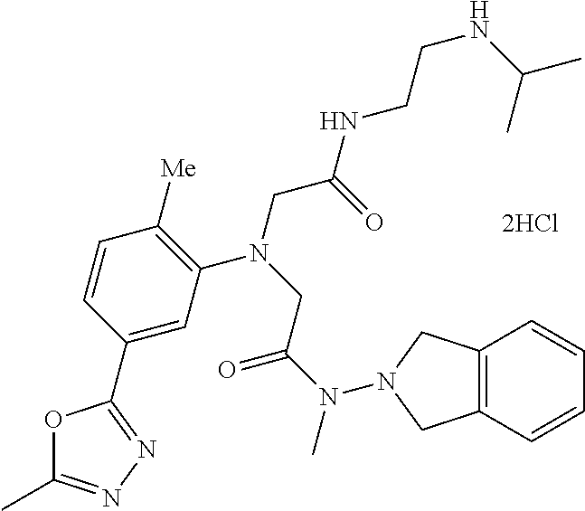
[2HCl].C1=C(C2=NN=C(C)O2)C=CC([Me])=C1N(CC(NCCNC(C)C)=O)CC(N(C)N1CC2=C(C=CC=C2)C1)=O
